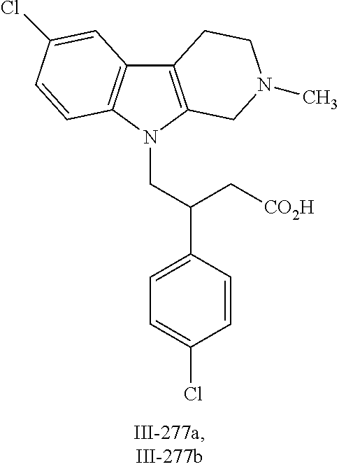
C12=C(N(CC(C3=CC=C(Cl)C=C3)C[CO2H])C3=C1C=C(Cl)C=C3)CN(C)CC2
